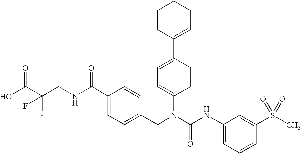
OC(C(CNC(C1=CC=C(CN(C(NC2=CC=CC(S(C)(=O)=O)=C2)=O)C2=CC=C(C3=CCCCC3)C=C2)C=C1)=O)(F)F)=O
